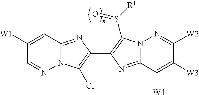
C1([W1])=CC2=NC(C3=C(S([R1])=O)N4C(=N3)C([W4])=C([W3])C([W2])=N4)=C(Cl)N2N=C1
